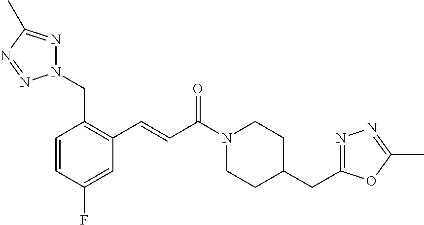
N1(CC2=C(C=CC(N3CCC(CC4=NN=C(C)O4)CC3)=O)C=C(F)C=C2)N=C(C)N=N1
